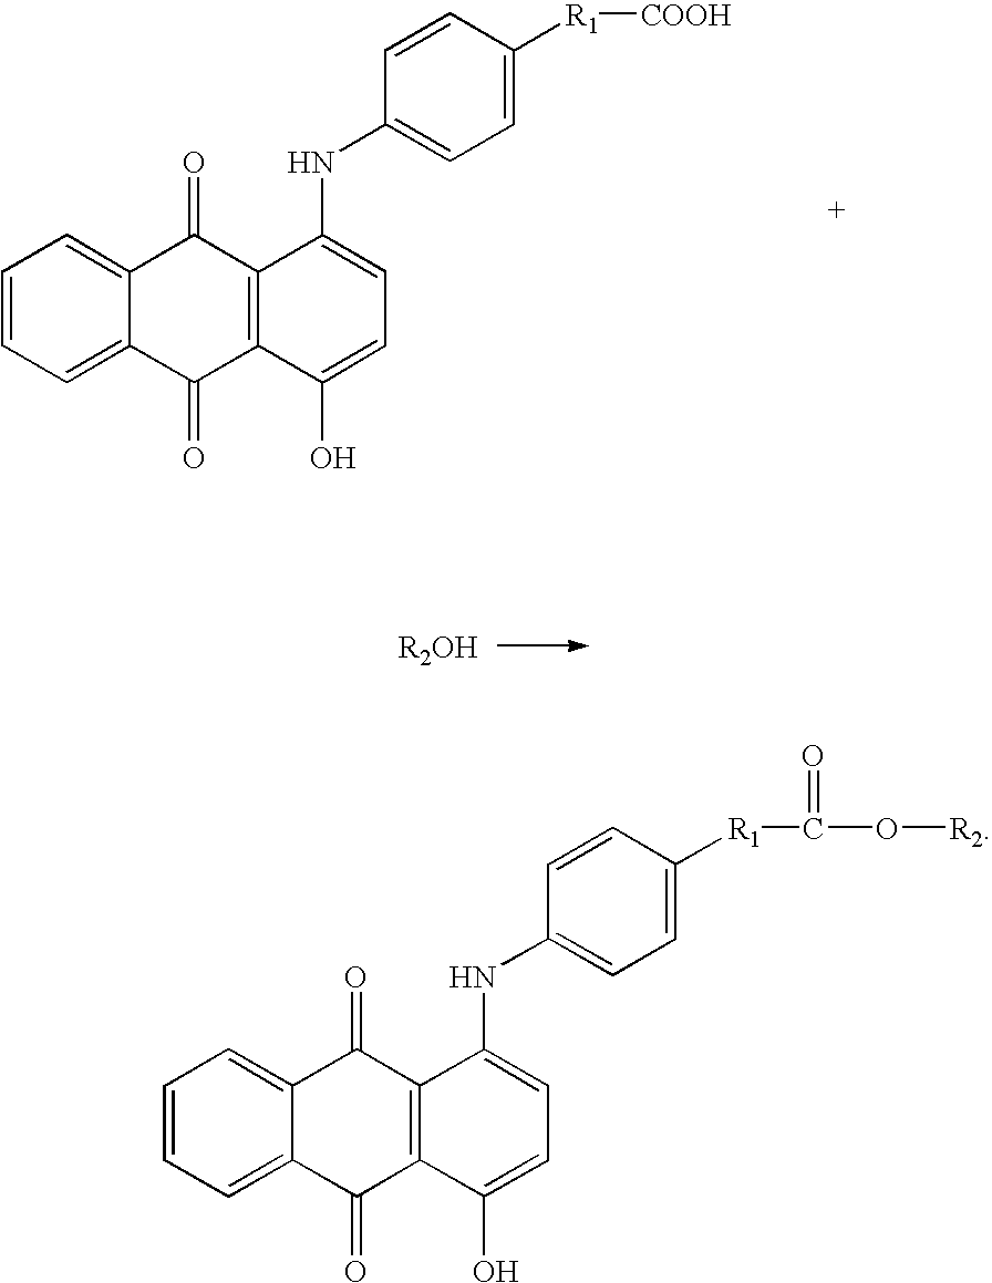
C1=CC=C2C(=C1)C(=O)C1=C(C2=O)C(O)=CC=C1NC1=CC=C([R1][COOH])C=C1.[R2OH].C1=CC=C2C(=C1)C(=O)C1=C(C2=O)C(O)=CC=C1NC1=CC=C([R1]C(O[R2])=O)C=C1
